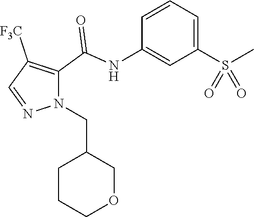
C1=CC=C(S(C)(=O)=O)C=C1NC(=O)C1=C([F3C])C=NN1CC1CCCOC1
